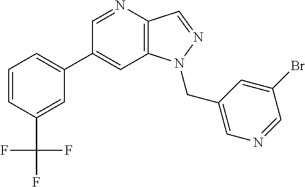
C1(C2=CC=CC(C(F)(F)F)=C2)=CC2=C(C=NN2CC2=CN=CC(Br)=C2)N=C1
